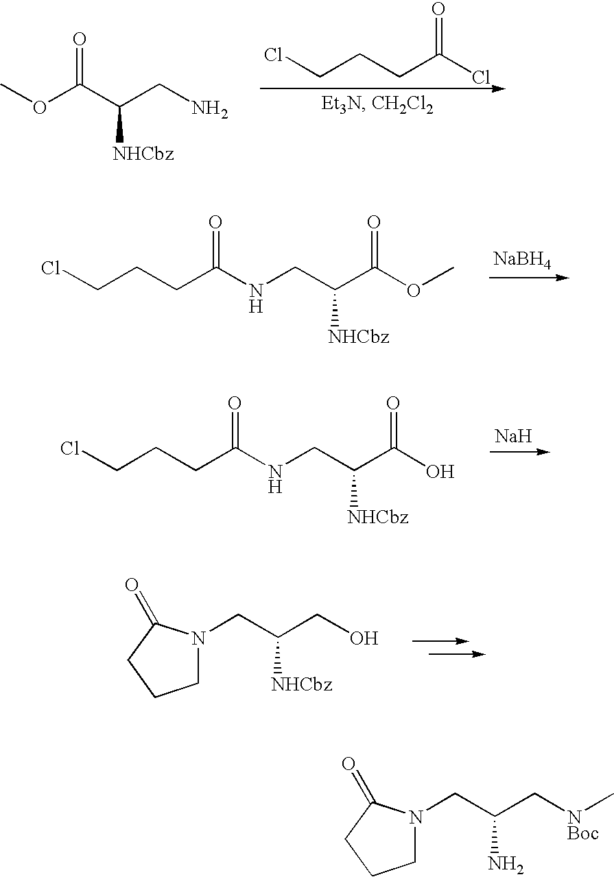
O=C(C(CN)[NHCbz])OC.O=C(Cl)CCCCl.C(CCC(NCC(C(OC)=O)[NHCbz])=O)Cl.[NaBH4].C(CCC(NCC(C(O)=O)[NHCbz])=O)Cl.[Na].C1N(CC(CO)[NHCbz])C(=O)CC1.C1N(CC(C[NBoc]C)N)C(=O)CC1
